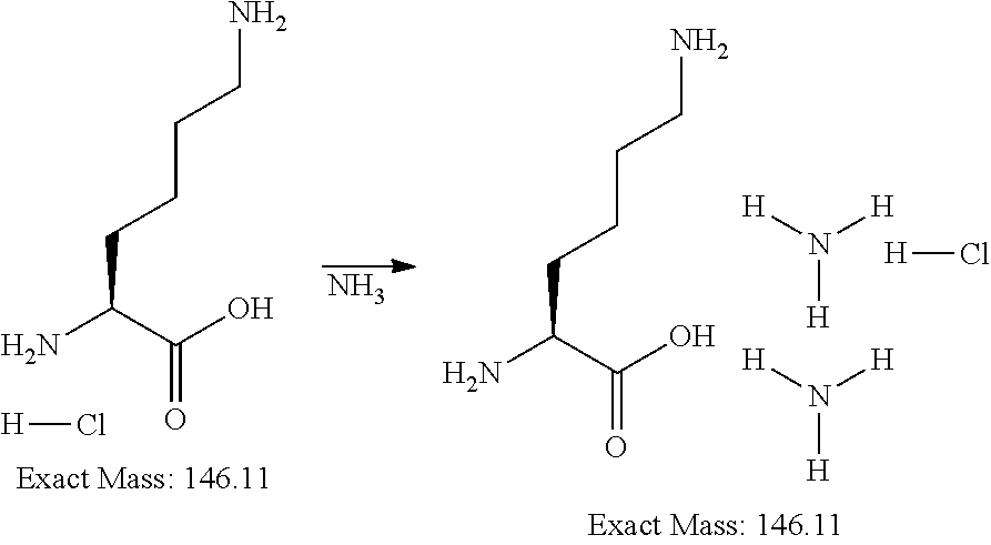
NCCCCC(C(O)=O)N.[H]Cl.N.N([H])([H])[H].[H]Cl.N([H])([H])[H].NCCCCC(C(O)=O)N
